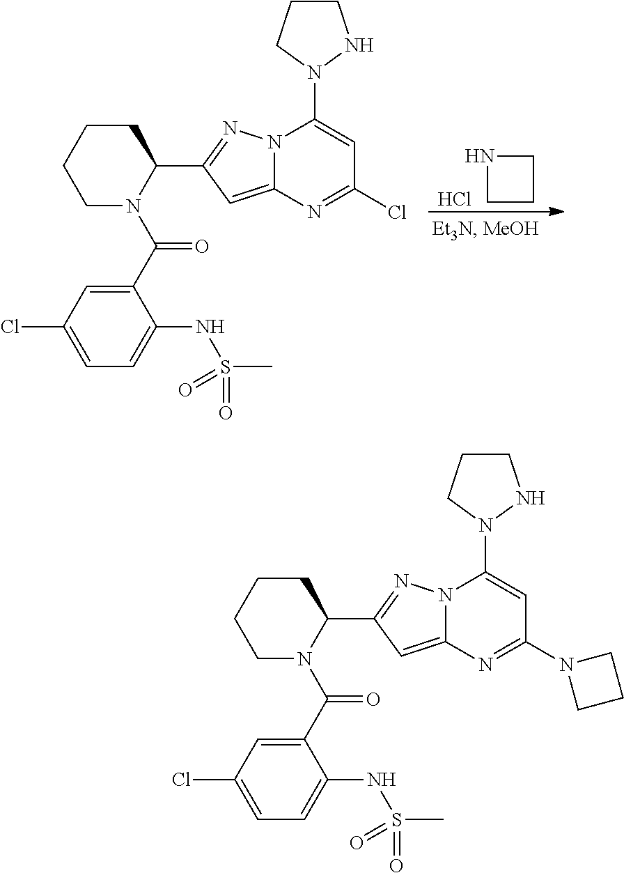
N1CCC1.Cl.C1(C2=NN3C(=C2)N=C(Cl)C=C3N2NCCC2)CCCCN1C(C1=CC(Cl)=CC=C1NS(C)(=O)=O)=O.C1(C2=NN3C(=C2)N=C(N2CCC2)C=C3N2NCCC2)CCCCN1C(C1=CC(Cl)=CC=C1NS(C)(=O)=O)=O
